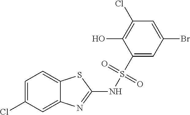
C1=C(Cl)C=C2C(=C1)SC(NS(C1=CC(Br)=CC(Cl)=C1O)(=O)=O)=N2
